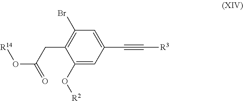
C1(Br)=C(CC(O[R14])=O)C(O[R2])=CC(C#C[R3])=C1
